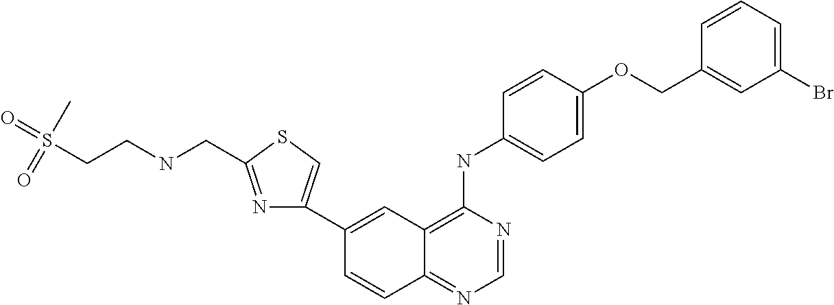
N1=C(CNCCS(C)(=O)=O)SC=C1C1=CC2=C(NC3=CC=C(OCC4=CC(Br)=CC=C4)C=C3)N=CN=C2C=C1
